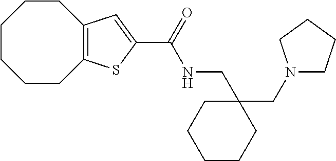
C1CCCC2=C(CC1)C=C(C(NCC1(CN3CCCC3)CCCCC1)=O)S2
